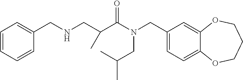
C1(CN(C(=O)C(CNCC2=CC=CC=C2)C)CC(C)C)=CC=C2C(=C1)OCCCO2
